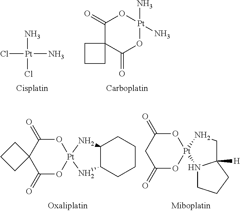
C1(=O)C2(C(=O)O[Pt](N)(N)O1)CCC2.N[Pt](Cl)(Cl)N.C1(=O)O[Pt]2(OC(=O)C1)NCC1([H])N2CCC1.C1(=O)O[Pt]2(OC(=O)C13CCC3)NC1C(CCCC1)N2
